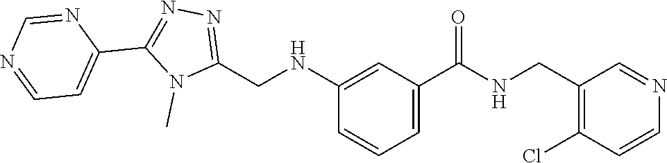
C1(NCC2=NN=C(C3=CC=NC=N3)N2C)=CC(C(NCC2=C(Cl)C=CN=C2)=O)=CC=C1
